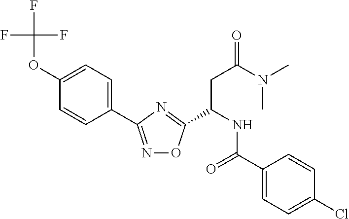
C1=C(OC(F)(F)F)C=CC(C2=NOC(C(CC(=O)N(C)C)NC(=O)C3=CC=C(Cl)C=C3)=N2)=C1
